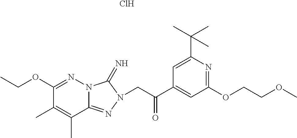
N12C(=NN(CC(C3=CC(OCCOC)=NC(C(C)(C)C)=C3)=O)C1=N)C(C)=C(C)C(OCC)=N2.Cl
